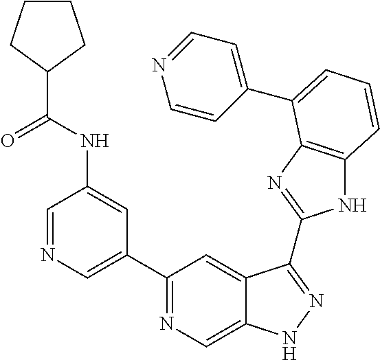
C1=NC=C(C2=NC=C3C(=C2)C(C2=NC4=C(N2)C=CC=C4C2=CC=NC=C2)=NN3)C=C1NC(=O)C1CCCC1
